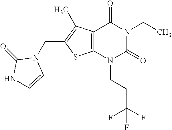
C12=C(N(CCC(F)(F)F)C(=O)N(CC)C1=O)SC(CN1C(=O)NC=C1)=C2C
